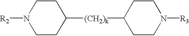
C1CN([R2])CCC1[(CH2)k]C1CCN([R3])CC1
